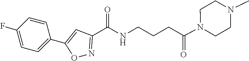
C1=CC(C2=CC(C(NCCCC(N3CCN(C)CC3)=O)=O)=NO2)=CC=C1F
